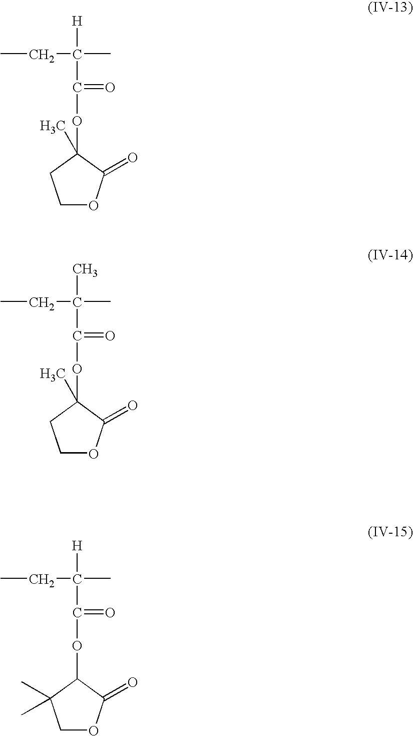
CCC([H])(C)C(=O)OC1(C)CCOC1=O.CCC(C)(C)C(=O)OC1(C)CCOC1=O.CCC([H])(C)C(=O)OC1C(C)(C)COC1=O
